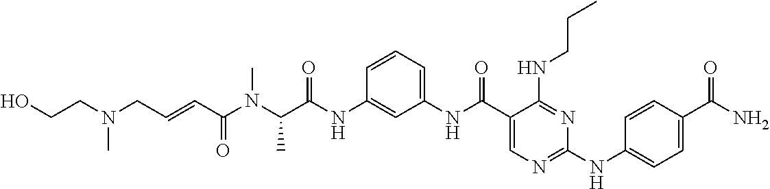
C1(NC(=O)C(N(C(C=CCN(CCO)C)=O)C)C)=CC(NC(C2=CN=C(NC3=CC=C(C(N)=O)C=C3)N=C2NCCC)=O)=CC=C1
